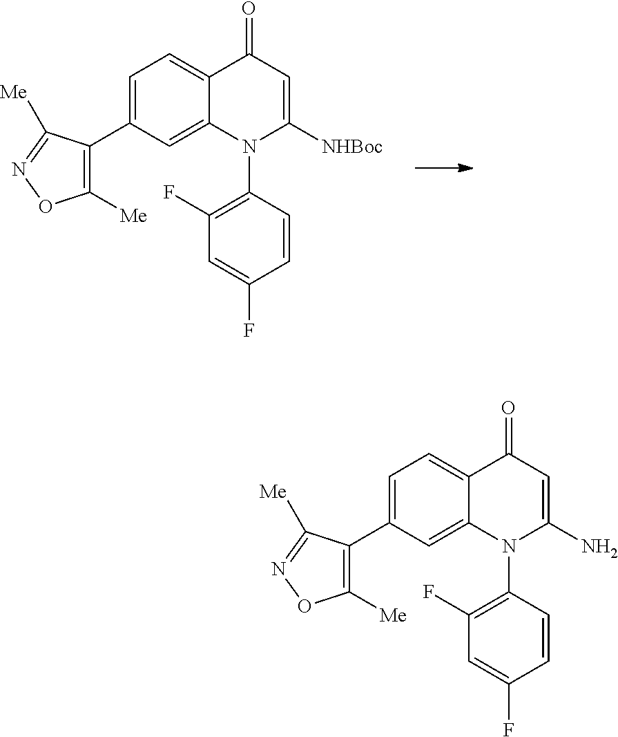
C1([Me])=C(C2=CC=C3C(=C2)N(C2=C(F)C=C(F)C=C2)C([NHBoc])=CC3=O)C([Me])=NO1.C1([Me])=C(C2=CC=C3C(=C2)N(C2=C(F)C=C(F)C=C2)C(N)=CC3=O)C([Me])=NO1
